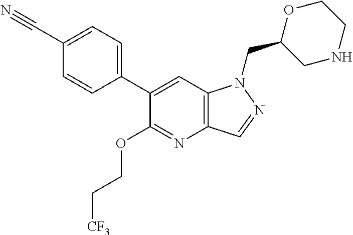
C1(C2=CC=C(C#N)C=C2)=CC2=C(N=C1OCC[CF3])C=NN2CC1CNCCO1
